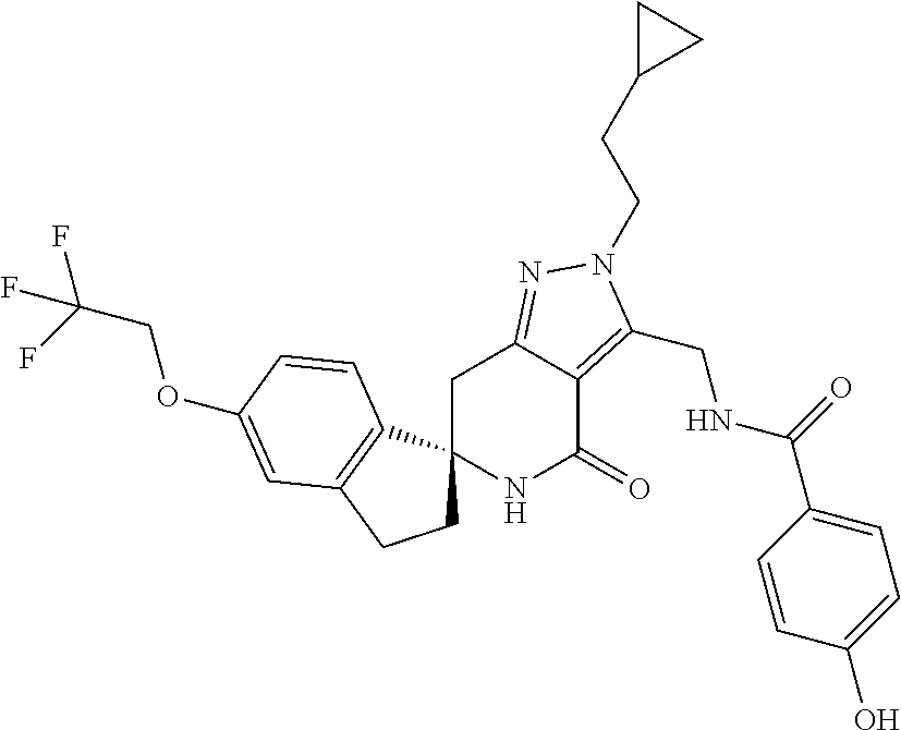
C1C2(C3=C(C1)C=C(OCC(F)(F)F)C=C3)NC(=O)C1=C(CNC(=O)C3=CC=C(O)C=C3)N(CCC3CC3)N=C1C2
